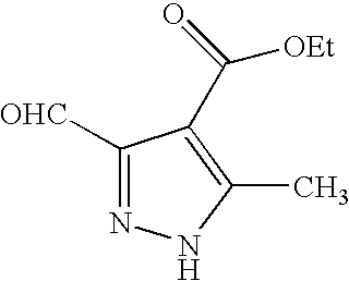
N1=C([OHC])C(C(=O)[OEt])=C(C)N1
